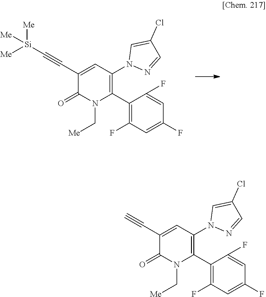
C1(C#C[Si]([Me])([Me])[Me])=CC(N2N=CC(Cl)=C2)=C(C2=C(F)C=C(F)C=C2F)N(C[Me])C1=O.C1(C#C)=CC(N2N=CC(Cl)=C2)=C(C2=C(F)C=C(F)C=C2F)N(C[Me])C1=O
